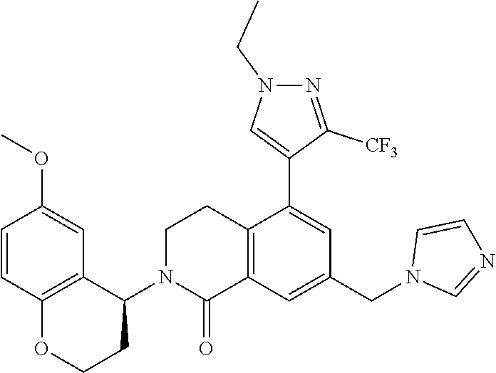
C12=C(C=C(CN3C=NC=C3)C=C1C1=CN(CC)N=C1[CF3])C(=O)N(C1C3=C(OCC1)C=CC(OC)=C3)CC2
